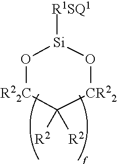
O1[R22C]C([R2])([R2])[CR22]O[Si]1[R1SQ1]
